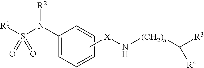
C1(N(S([R1])(=O)=O)[R2])=CC=CC=C1.C[X]N[(CH2)n]C([R3])[R4]
